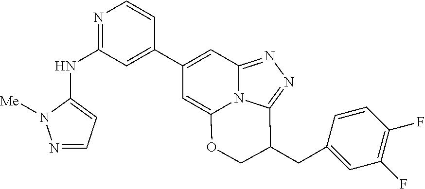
N1=CC=C(NC2=NC=CC(C3=CC4=NN=C5N4C(=C3)OCC5CC3=CC(F)=C(F)C=C3)=C2)N1[Me]
